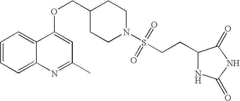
C1=CC=C2C(=C1)C(OCC1CCN(S(CCC3NC(=O)NC3=O)(=O)=O)CC1)=CC(C)=N2
